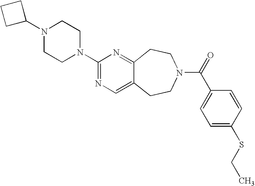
C1C(N2CCN(C3=NC=C4C(=N3)CCN(C(=O)C3=CC=C(SCC)C=C3)CC4)CC2)CC1
